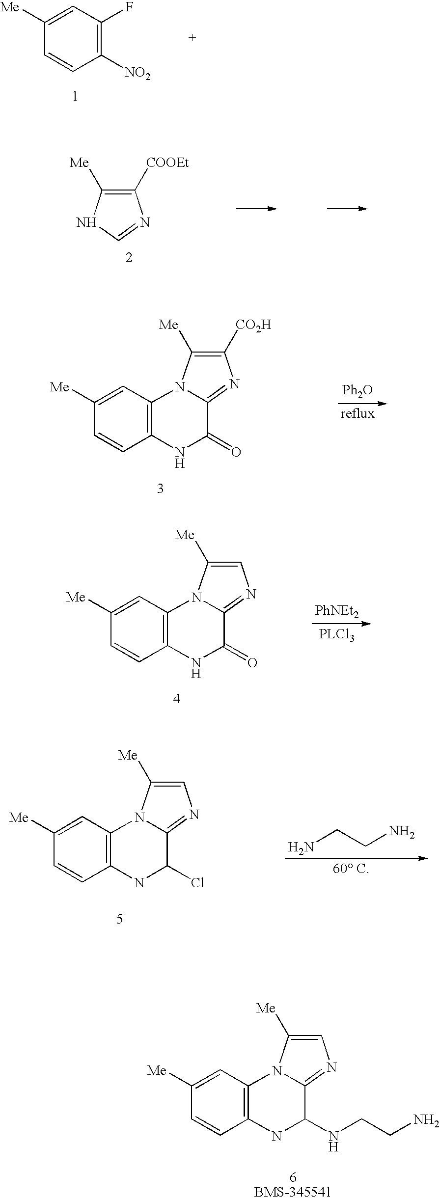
C1([Me])=CC(F)=C([NO2])C=C1.C1([COOEt])=C([Me])NC=N1.C1([CO2H])=C([Me])N2C3=C(C=CC([Me])=C3)NC(=O)C2=N1.[Ph2O].C1=C([Me])N2C3=C(C=CC([Me])=C3)NC(=O)C2=N1.[PhNEt2].C1=C([Me])N2C3=C(C=CC([Me])=C3)NC(Cl)C2=N1.NCCN.C1=C([Me])N2C3=C(C=CC([Me])=C3)NC(NCCN)C2=N1
